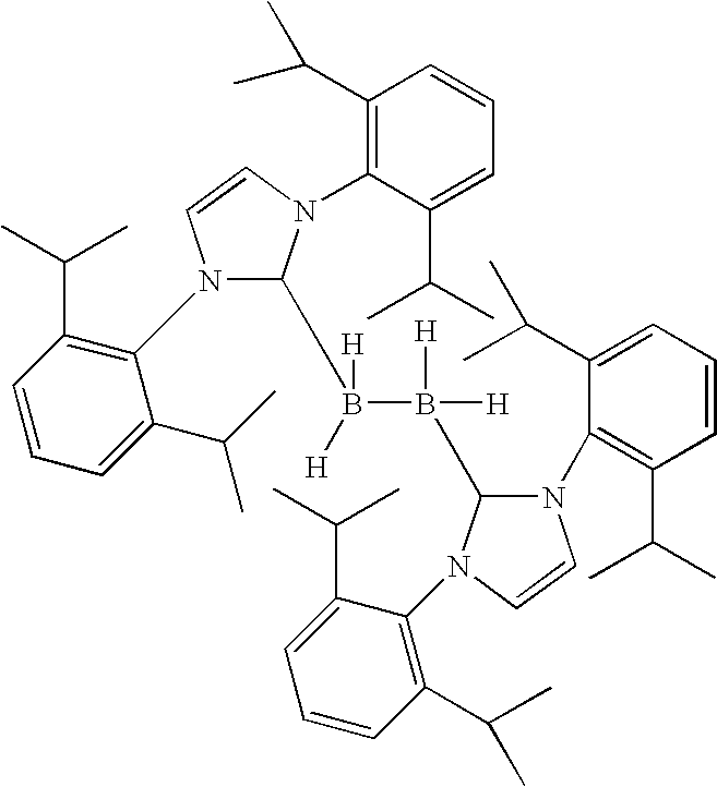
N1(C2=C(C(C)C)C=CC=C2C(C)C)C(B(B(C2N(C3=C(C(C)C)C=CC=C3C(C)C)C=CN2C2=C(C(C)C)C=CC=C2C(C)C)([H])[H])([H])[H])N(C2=C(C(C)C)C=CC=C2C(C)C)C=C1
